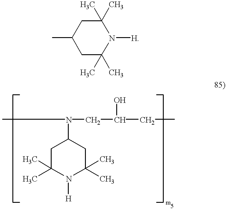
CC1CC(C)(C)N([H])C(C)(C)C1.C1C(C)(C)N([H])C(C)(C)CC1N(C)CC(CC)O
